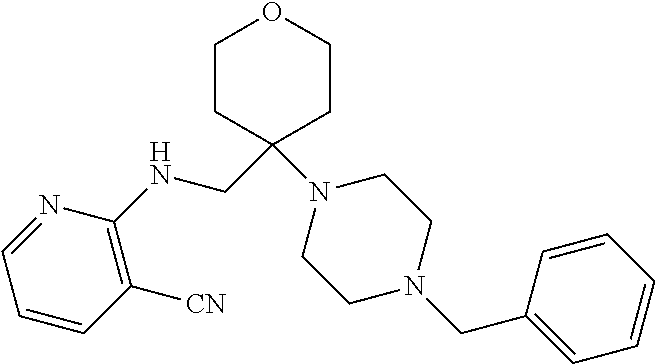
C1=NC(NCC2(N3CCN(CC4=CC=CC=C4)CC3)CCOCC2)=C([CN])C=C1
